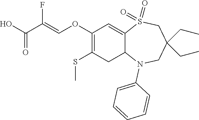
C1(OC=C(C(=O)O)F)=C(SC)CC2C(=C1)S(=O)(=O)CC(CC)(CC)CN2C1=CC=CC=C1
